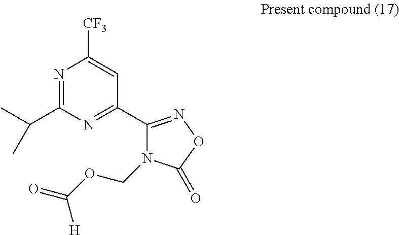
N1=C(C(C)C)N=C(C2=NOC(=O)N2COC(=O)[H])C=C1[CF3]
